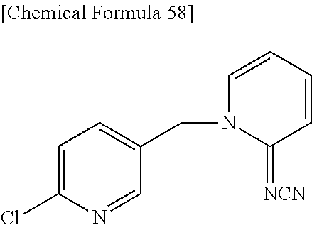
ClC1=CC=C(CN2C=CC=CC2=[NCN])C=N1
